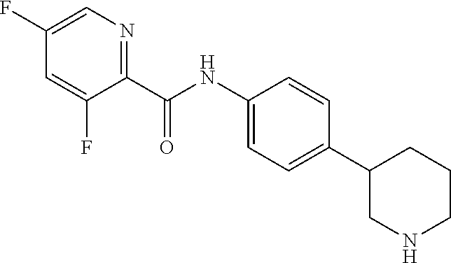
C1(C(NC2=CC=C(C3CNCCC3)C=C2)=O)=NC=C(F)C=C1F
